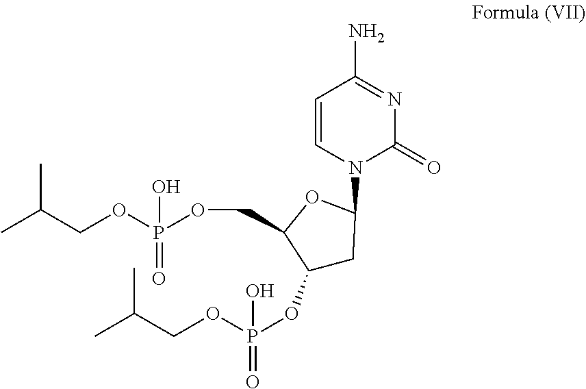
O(P(OCC(C)C)(O)=O)CC1C(OP(OCC(C)C)(O)=O)CC(N2C(=O)N=C(N)C=C2)O1
